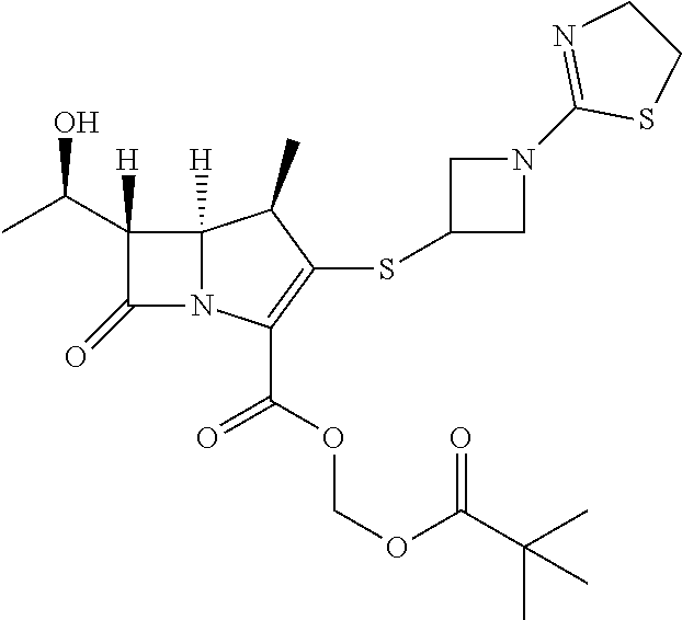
C1(C(C)O)([H])C(=O)N2C1([H])C(C)C(SC1CN(C3=NCCS3)C1)=C2C(OCOC(C(C)(C)C)=O)=O
